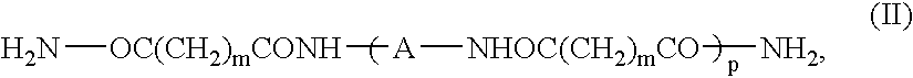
[OC(CH2)mCONH](N)[A][NHOC(CH2)mCO][NH2]
